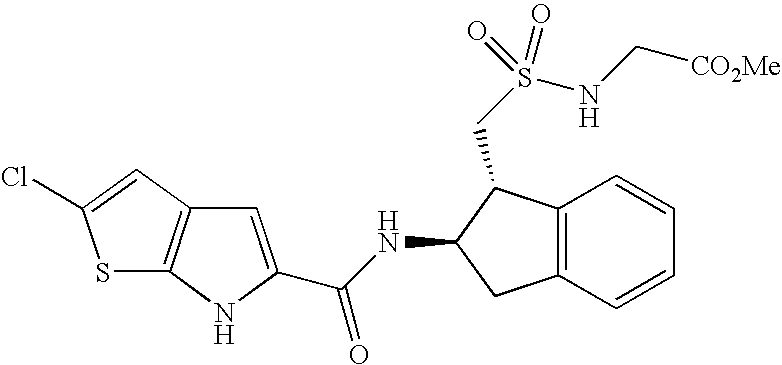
C1=C(C(NC2CC3=C(C2CS(NC[CO2Me])(=O)=O)C=CC=C3)=O)NC2=C1C=C(Cl)S2
